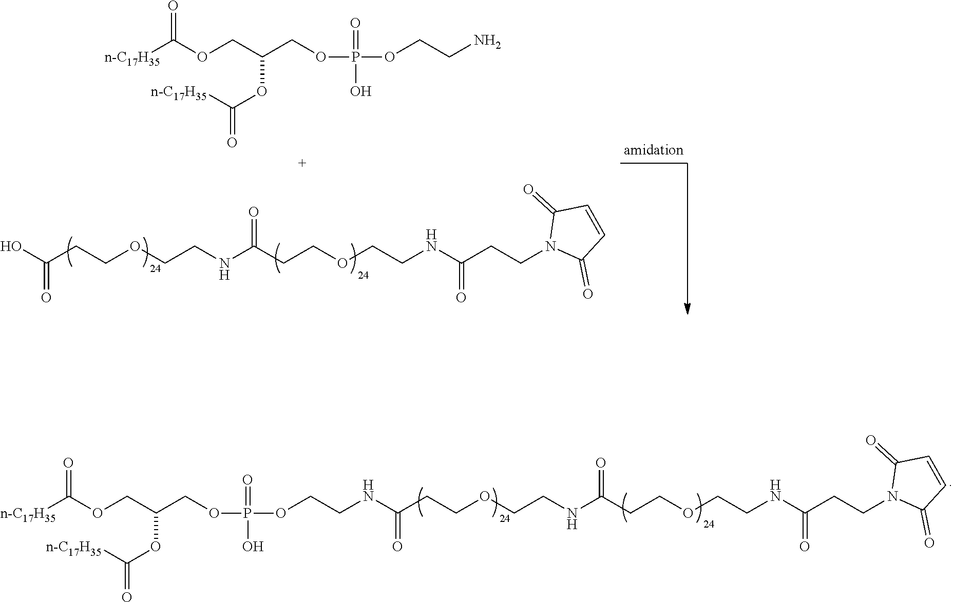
O(CCNC(CCOCCNC(CCOCCNC(CCN1C(=O)C=CC1=O)=O)=O)=O)P(=O)(O)OCC(OC(=O)[n-C17H35])COC(=O)[n-C17H35].OC(CCOCCNC(CCOCCNC(CCN1C(=O)C=CC1=O)=O)=O)=O.O=C(OCC(OC(=O)[n-C17H35])COP(OCCN)(=O)O)[n-C17H35]
